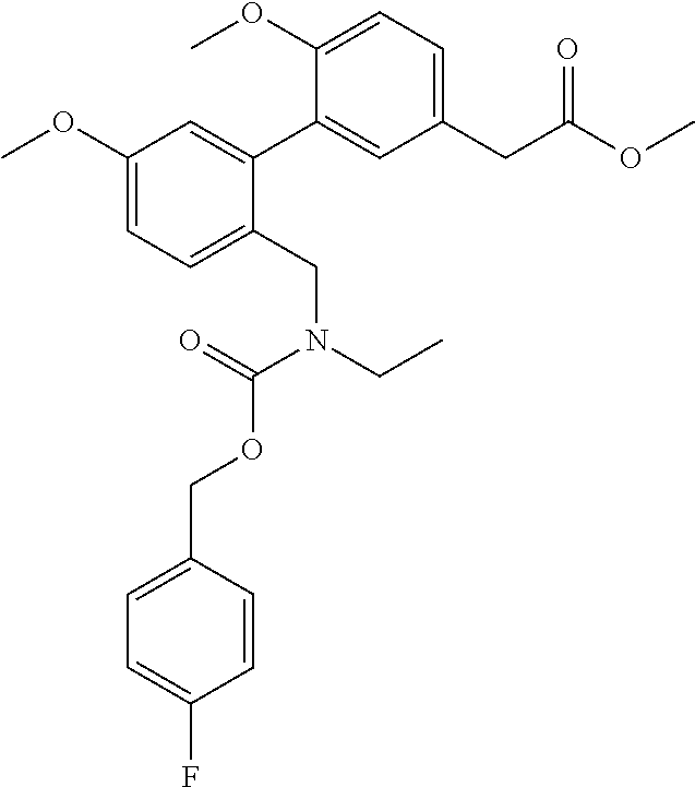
C1(CC(OC)=O)=CC=C(OC)C(C2=CC(OC)=CC=C2CN(CC)C(=O)OCC2=CC=C(F)C=C2)=C1
